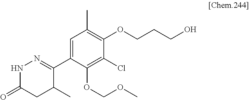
C1(C2=NNC(=O)CC2C)=CC(C)=C(OCCCO)C(Cl)=C1OCOC
